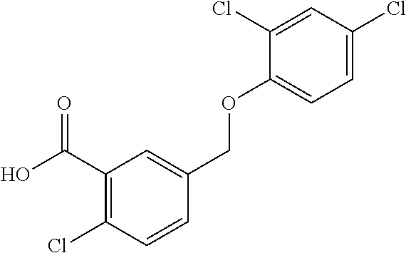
C1(C(O)=O)=C(Cl)C=CC(COC2=CC=C(Cl)C=C2Cl)=C1
